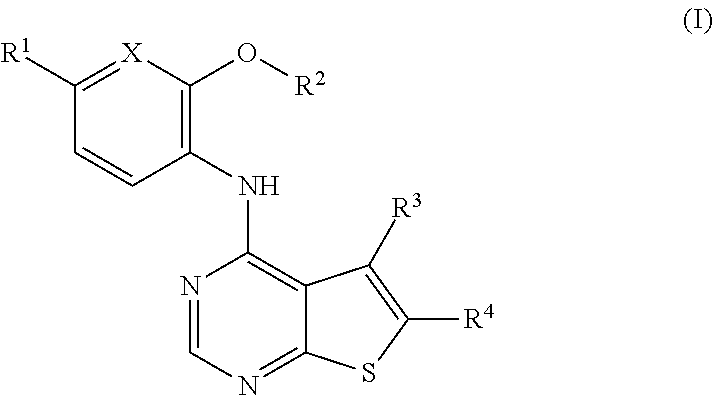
C1(NC2=C3C(=NC=N2)SC([R4])=C3[R3])=C(O[R2])[X]=C([R1])C=C1
